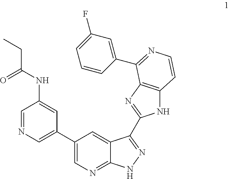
C1(C2=CN=CC(NC(CC)=O)=C2)=CN=C2C(=C1)C(C1=NC3=C(N1)C=CN=C3C1=CC(F)=CC=C1)=NN2
